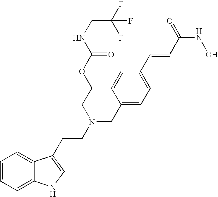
C1=CC=C2C(=C1)C(CCN(CC1=CC=C(C=CC(NO)=O)C=C1)CCOC(NCC(F)(F)F)=O)=CN2
